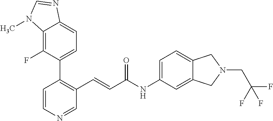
C1=CN=CC(C=CC(NC2=CC=C3C(=C2)CN(CC(F)(F)F)C3)=O)=C1C1=CC=C2C(=C1F)N(C)C=N2
